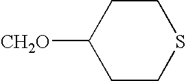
C1CC([CH2O])CCS1
